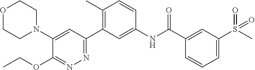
C1(C2=NN=C(OCC)C(N3CCOCC3)=C2)=C(C)C=CC(NC(C2=CC(S(C)(=O)=O)=CC=C2)=O)=C1
